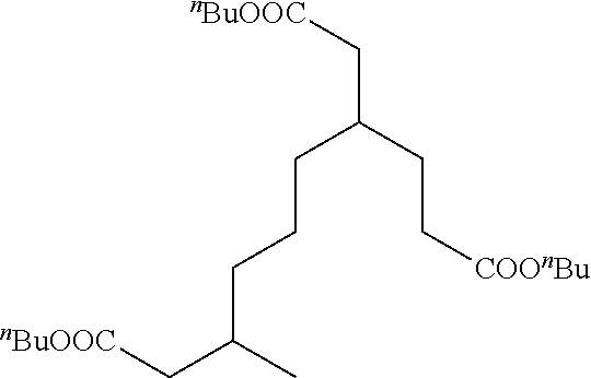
[nBuOOC]CC(C)CCCC(C[nBuOOC])CC[COOnBu]
